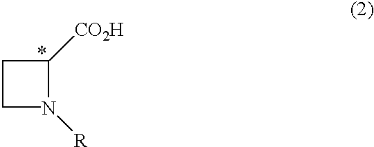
C1CN([R])C1[CO2H]
